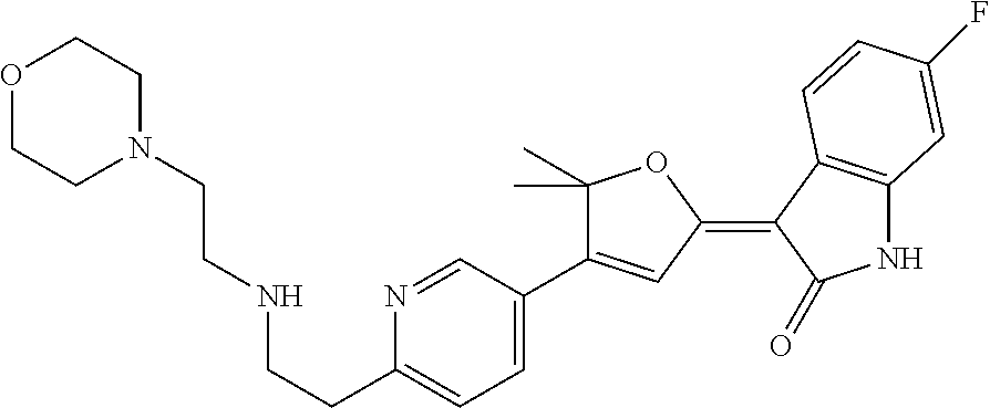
C1(CCNCCN2CCOCC2)=CC=C(C2=CC(=C3C(=O)NC4=C3C=CC(F)=C4)OC2(C)C)C=N1
